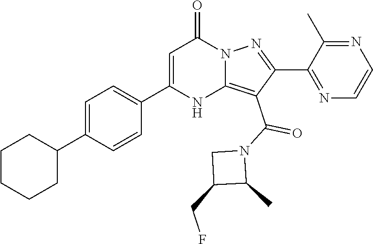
C1C(CF)C(C)N1C(C1=C2NC(C3=CC=C(C4CCCCC4)C=C3)=CC(=O)N2N=C1C1=NC=CN=C1C)=O
